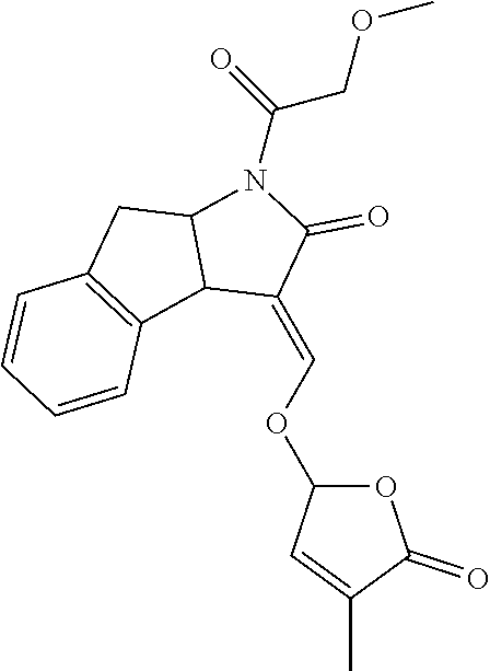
O1C(OC=C2C(=O)N(C(COC)=O)C3C2C2=C(C3)C=CC=C2)C=C(C)C1=O
